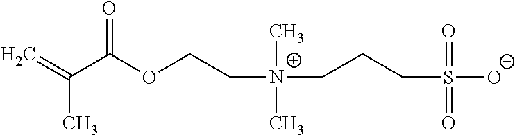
C=C(C(OCC[N+](CCCS([O-])(=O)=O)(C)C)=O)C
